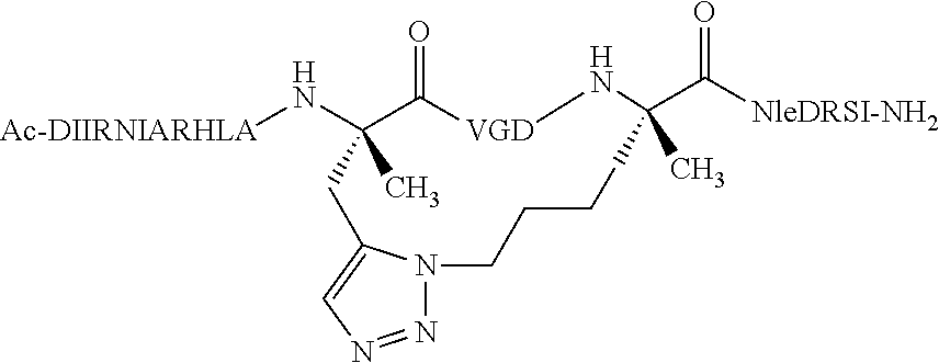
N([Ac-DIIRNIARHLA])C1(C)C(=O)[VGD]NC(C([NleDRSI-NH2])=O)(C)CCCCN2N=NC=C2C1
